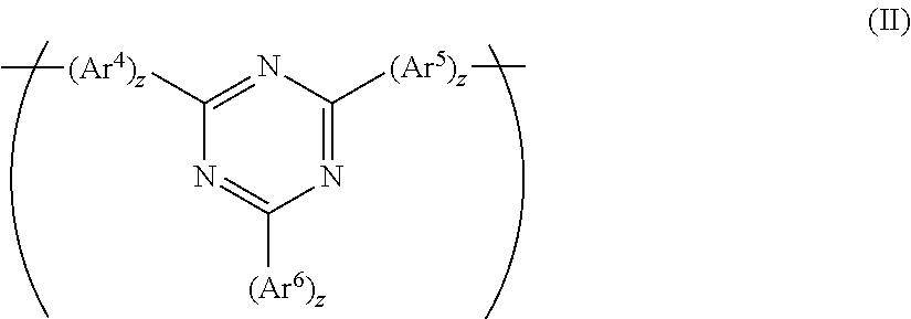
N1=C([(Ar6)z])N=C([(Ar5)z]C)N=C1[(Ar4)z]C
